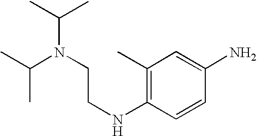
CC(N(CCNC1=C(C)C=C(N)C=C1)C(C)C)C
